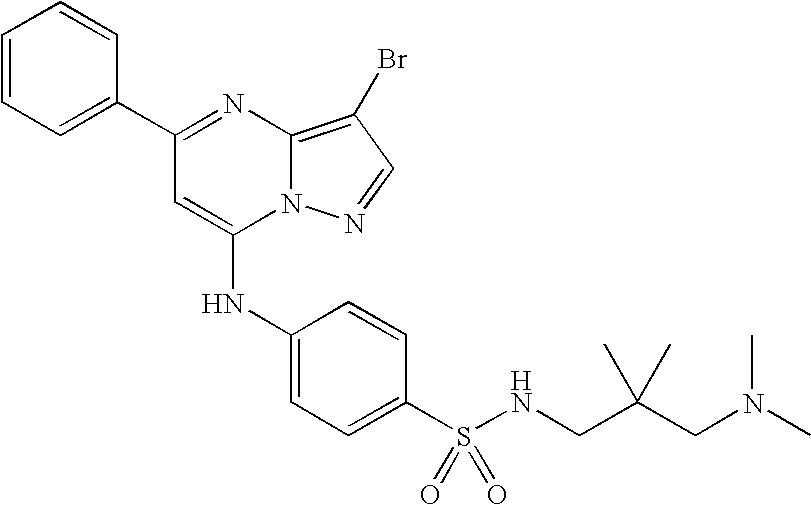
C1=C(C2=NC3=C(Br)C=NN3C(NC3=CC=C(S(=O)(=O)NCC(CN(C)C)(C)C)C=C3)=C2)C=CC=C1
